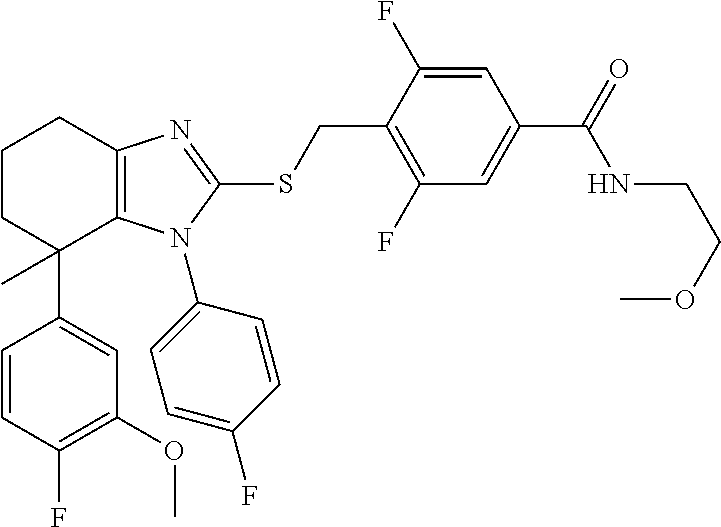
C1(OC)=C(F)C=CC(C2(C)C3=C(N=C(SCC4=C(F)C=C(C(=O)NCCOC)C=C4F)N3C3=CC=C(F)C=C3)CCC2)=C1
